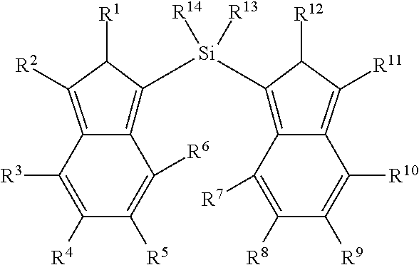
C1([R4])=C([R3])C2=C([R2])C([R1])C([Si](C3=C4C([R7])=C([R8])C([R9])=C([R10])C4=C([R11])C3[R12])([R14])[R13])=C2C([R6])=C1[R5]
